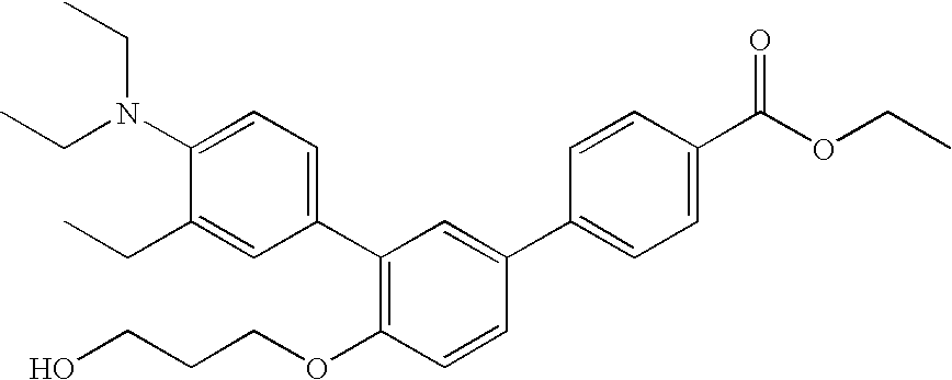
C1(N(CC)CC)=CC=C(C2=C(OCCCO)C=CC(C3=CC=C(C(OCC)=O)C=C3)=C2)C=C1CC
